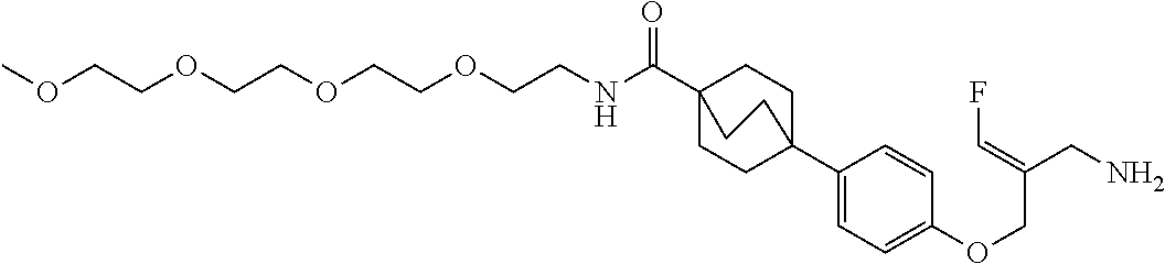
N(C(C12CCC(C3=CC=C(OCC(CN)=CF)C=C3)(CC1)CC2)=O)CCOCCOCCOCCOC
